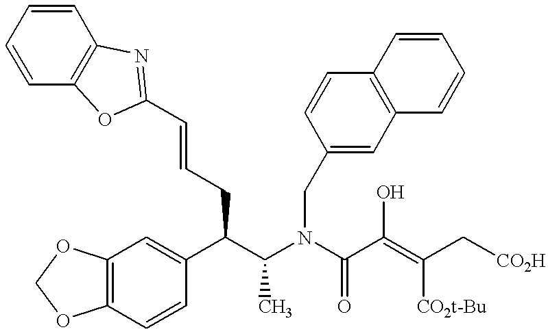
C12=C(C=CC(C(C(N(C(C(=C(C[CO2H])[CO2t-Bu])O)=O)CC3=CC4=C(C=C3)C=CC=C4)C)CC=CC3=NC4=C(C=CC=C4)O3)=C1)OCO2
